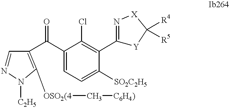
C1=NN([C2H5])C([OSO2(4]C[C6H4)])=C1C(C1=CC=C([SO2C2H5])C(C2=N[X]C([R4])([R5])[Y]2)=C1Cl)=O
